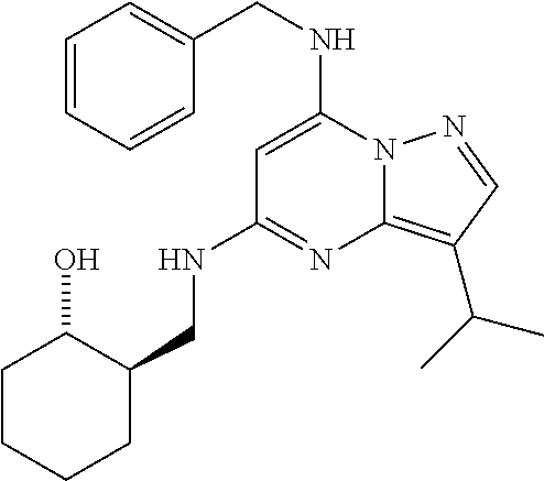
C(NC1=CC(NCC2C(O)CCCC2)=NC2=C(C(C)C)C=NN12)C1=CC=CC=C1
